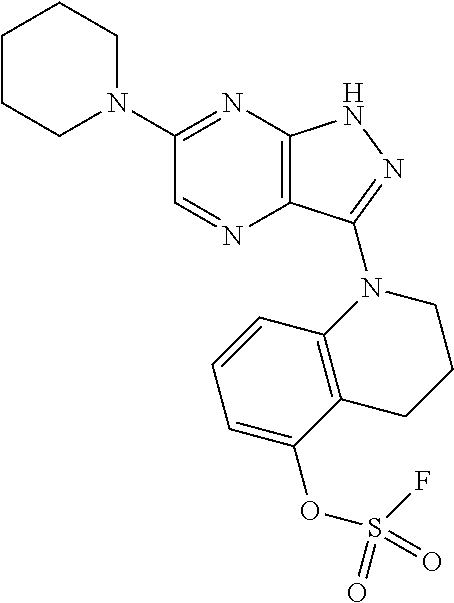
C12=C(C(N3C4=C(CCC3)C(OS(=O)(F)=O)=CC=C4)=NN1)N=CC(N1CCCCC1)=N2
